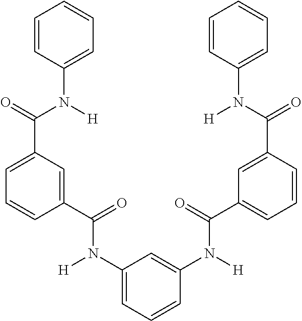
C1(N([H])C(C2=CC(C(=O)N([H])C3=CC=CC=C3)=CC=C2)=O)=CC=CC(N([H])C(C2=CC=CC(C(=O)N([H])C3=CC=CC=C3)=C2)=O)=C1
